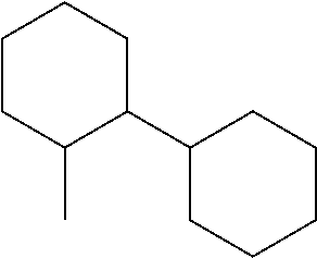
CC1CCCCC1C1CCCCC1
